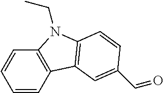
C1=CC2=C(C=C1)N(CC)C1=C2C=C(C=O)C=C1
